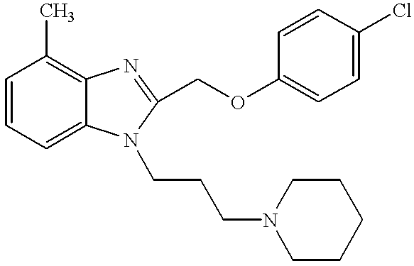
C1=CC=C2C(=C1C)N=C(COC1=CC=C(Cl)C=C1)N2CCCN1CCCCC1
